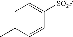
C1=C(C)C=CC([SO2F])=C1
